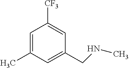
C1=C(C)C=C(CNC)C=C1[CF3]
